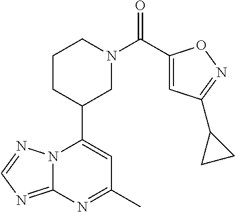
N12C(=NC=N1)N=C(C)C=C2C1CN(C(=O)C2=CC(C3CC3)=NO2)CCC1
